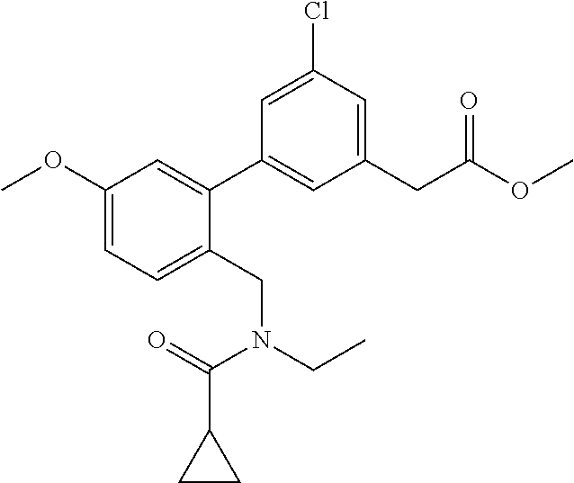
C1(CC(OC)=O)=CC(Cl)=CC(C2=CC(OC)=CC=C2CN(CC)C(=O)C2CC2)=C1
